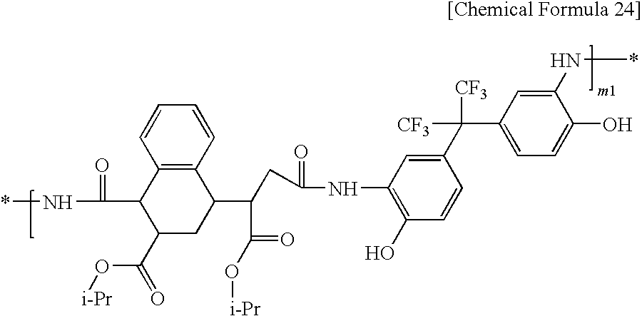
*NC1=CC(C(C2=CC(NC(=O)CC(C(=O)O[i-Pr])C3C4=C(C(C(=O)N*)C(C(=O)O[i-Pr])C3)C=CC=C4)=C(O)C=C2)([CF3])[CF3])=CC=C1O
